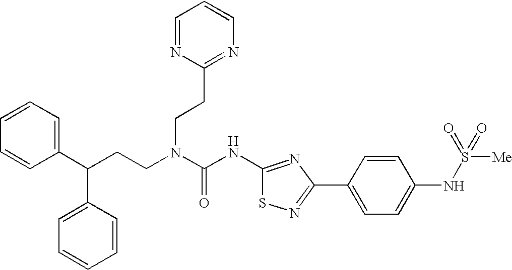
C1(C(CCN(C(NC2=NC(C3=CC=C(NS([Me])(=O)=O)C=C3)=NS2)=O)CCC2=NC=CC=N2)C2=CC=CC=C2)=CC=CC=C1
